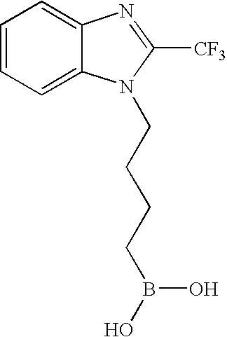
C1=CC=C2C(=C1)N=C([CF3])N2CCCCB(O)O
